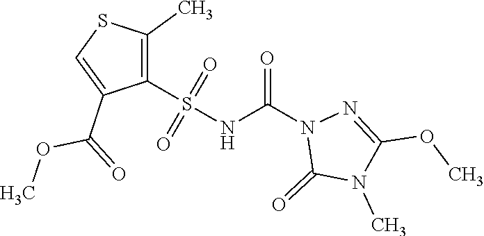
S(NC(N1C(=O)N(C)C(OC)=N1)=O)(=O)(=O)C1=C(C)SC=C1C(=O)OC
